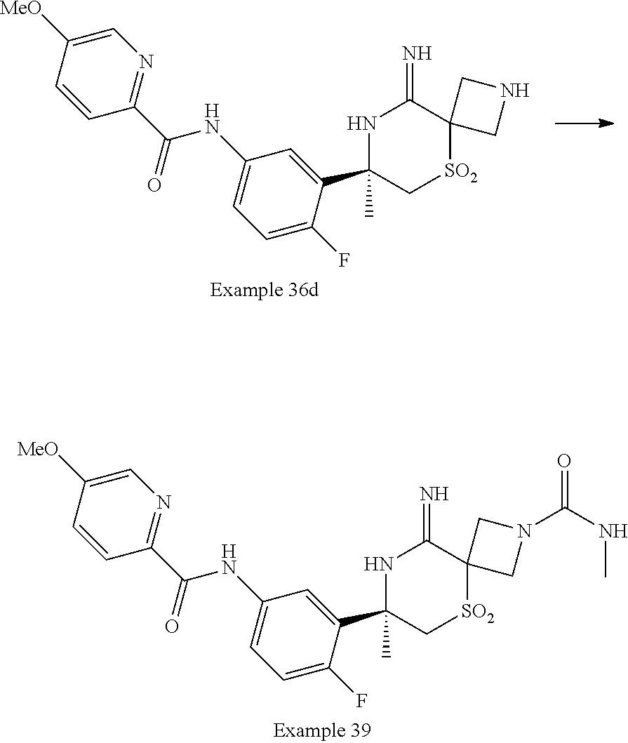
C1=CC(C(NC2=CC=C(F)C(C3(C)C[SO2]C4(C(=N)N3)CNC4)=C2)=O)=NC=C1[MeO].C1=CC(C(NC2=CC=C(F)C(C3(C)C[SO2]C4(C(=N)N3)CN(C(NC)=O)C4)=C2)=O)=NC=C1[MeO]
